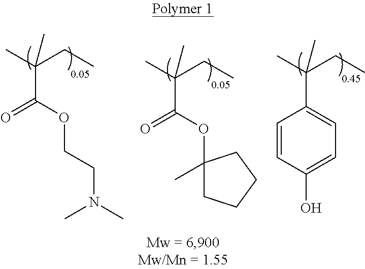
CC(CC)(C)C(=O)OCCN(C)C.CC(CC)(C)C(=O)OC1(C)CCCC1.CC(CC)(C)C1=CC=C(O)C=C1
